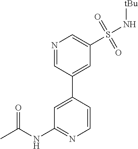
N1=CC(C2=CC(NC(C)=O)=NC=C2)=CC(S(N[tBu])(=O)=O)=C1
